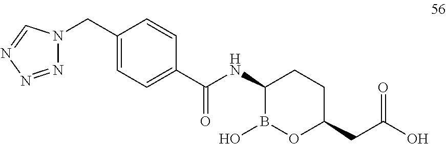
C1=C(CN2N=NN=C2)C=CC(C(NC2B(O)OC(CC(=O)O)CC2)=O)=C1
